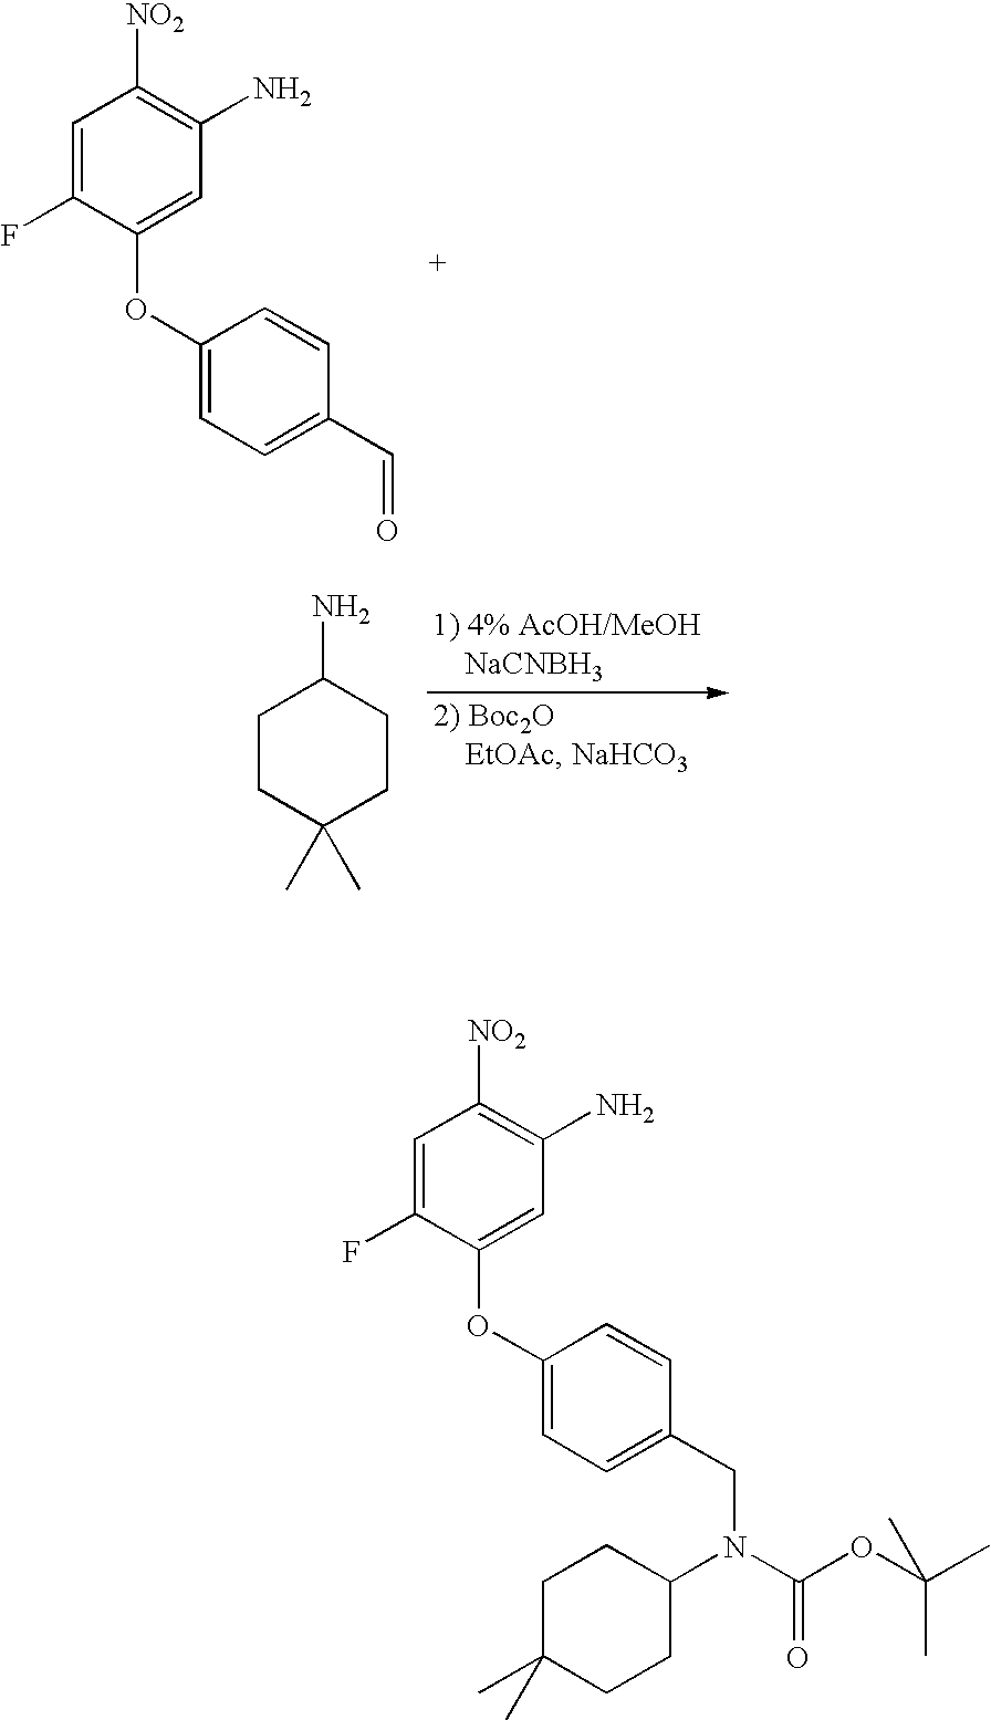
C1=C(F)C(OC2=CC=C(C=O)C=C2)=CC(N)=C1[NO2].C1CC(C)(C)CCC1N.C1=C(F)C(OC2=CC=C(CN(C(OC(C)(C)C)=O)C3CCC(C)(C)CC3)C=C2)=CC(N)=C1[NO2]
